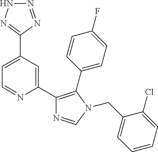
C1=C(C2=NNN=N2)C=C(C2=C(C3=CC=C(F)C=C3)N(CC3=CC=CC=C3Cl)C=N2)N=C1
